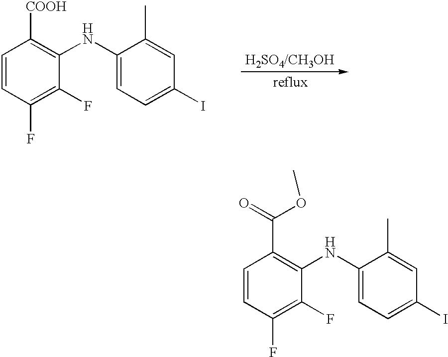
C1=CC(F)=C(F)C(NC2=CC=C(I)C=C2C)=C1[COOH].C1=CC(F)=C(F)C(NC2=CC=C(I)C=C2C)=C1C(OC)=O
